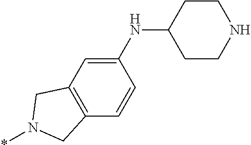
C1(NC2CCNCC2)=CC2=C(C=C1)CN(*)C2
